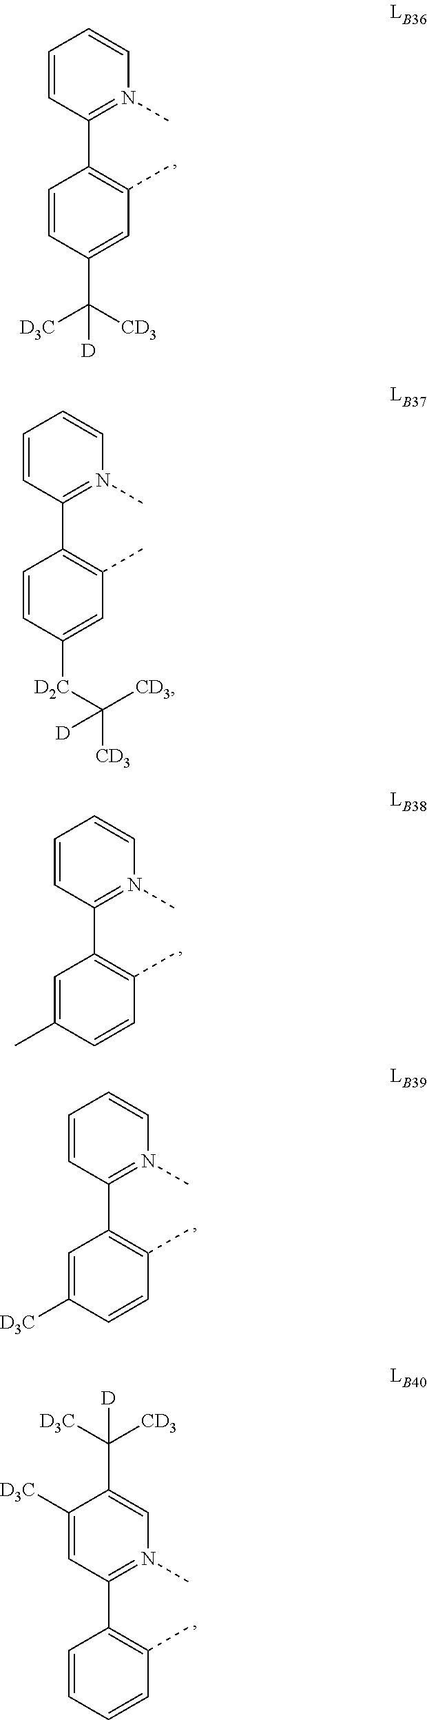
C1=CC(C2=C(C)C=C(C([CD3])([D3C])[D])C=C2)=N(C)C=C1.C1=CC(C2=C(C)C=C([D2C]C([CD3])([CD3])[D])C=C2)=N(C)C=C1.C1=CC(C2=C(C)C=CC(C)=C2)=N(C)C=C1.C1=CC(C2=C(C)C=CC([D3C])=C2)=N(C)C=C1.C1([D3C])=CC(C2=C(C)C=CC=C2)=N(C)C=C1C([D])([D3C])[CD3]
